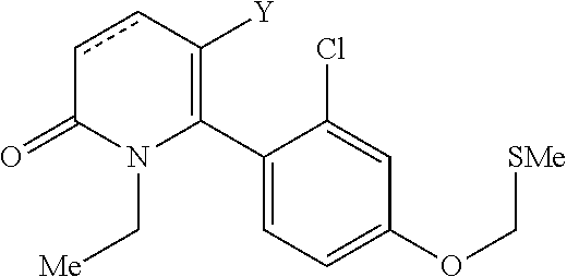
C1(C2=C([Y])ccC(=O)N2C[Me])=CC=C(OC[SMe])C=C1Cl
